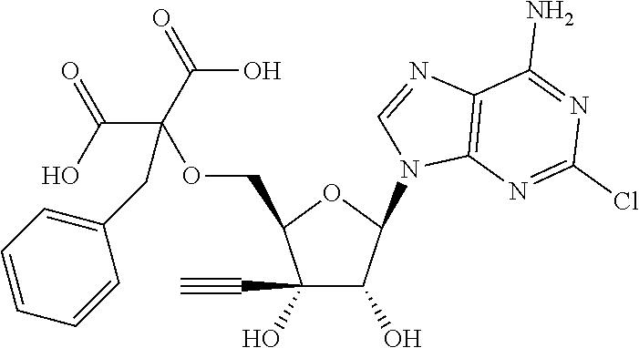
C1(O)(C#C)C(O)C(N2C=NC3=C2N=C(Cl)N=C3N)OC1COC(C(=O)O)(C(=O)O)CC1=CC=CC=C1
